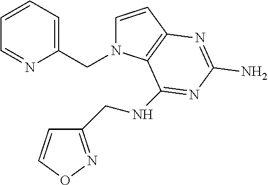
C1=CC2=C(N1CC1=CC=CC=N1)C(NCC1=NOC=C1)=NC(N)=N2
